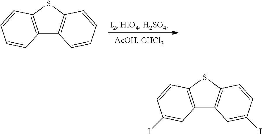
C12=C(SC3=C1C=CC=C3)C=CC=C2.C12=C(SC3=C1C=C(I)C=C3)C=CC(I)=C2
